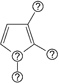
C1(C)=C(C)C(C)C=C1
